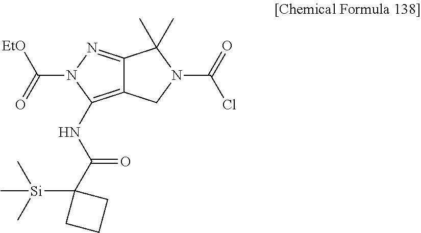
C12=C(NC(C3([Si](C)(C)C)CCC3)=O)N(C([EtO])=O)N=C1C(C)(C)N(C(=O)Cl)C2
